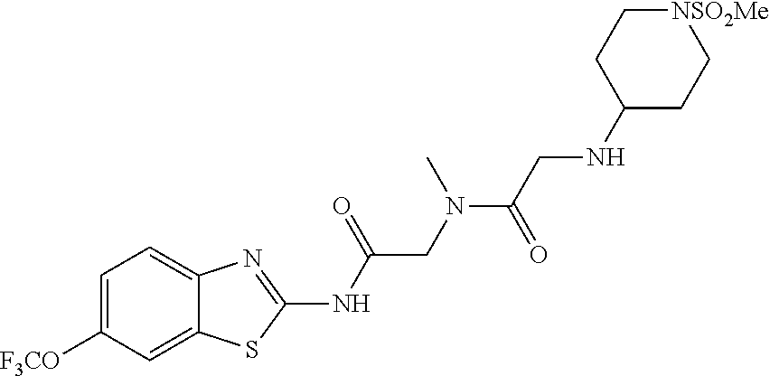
C1=C([F3CO])C=C2C(=C1)N=C(NC(CN(C(CNC1CC[NSO2Me]CC1)=O)C)=O)S2
